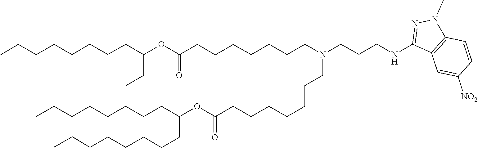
C(C(=O)OC(CCCCCCCC)CCCCCCCC)CCCCCCN(CCCNC1=NN(C)C2=C1C=C([NO2])C=C2)CCCCCCCC(=O)OC(CC)CCCCCCCC
